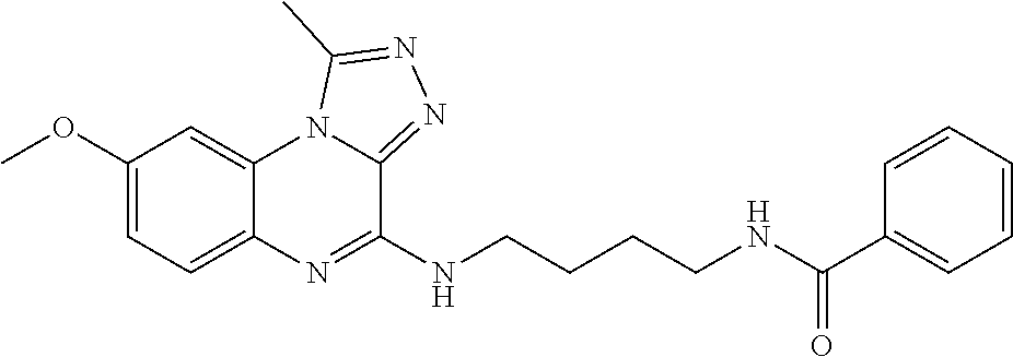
C1(OC)=CC=C2C(=C1)N1C(=NN=C1C)C(NCCCCNC(C1=CC=CC=C1)=O)=N2
